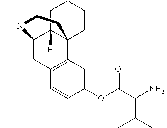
C1=CC(OC(C([NH2])C(C)C)=O)=CC2=C1CC1C3([H])C2(CCCC3)CCN1C
